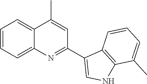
C1=CC=C2C(=C1)C(C)=CC(C1=CNC3=C1C=CC=C3C)=N2
